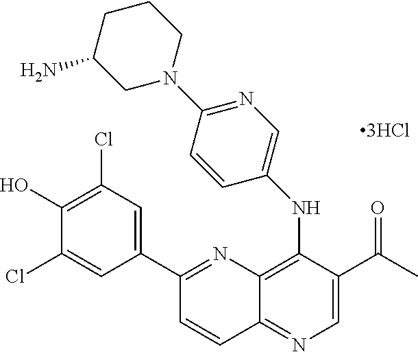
C12=C(NC3=CN=C(N4CCCC(N)C4)C=C3)C(C(C)=O)=CN=C1C=CC(C1=CC(Cl)=C(O)C(Cl)=C1)=N2.[3HCl]
